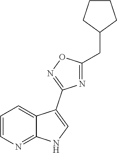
C1=CN=C2C(=C1)C(C1=NOC(CC3CCCC3)=N1)=CN2
